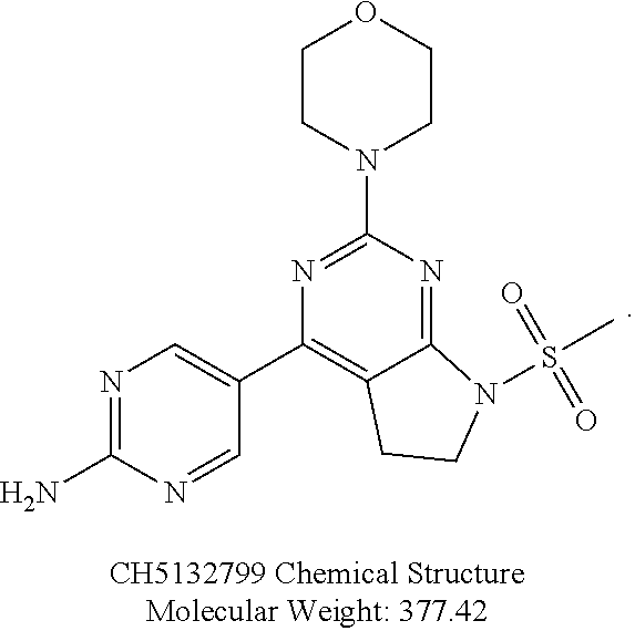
N1=C(N)N=CC(C2=C3C(=NC(N4CCOCC4)=N2)N(S(C)(=O)=O)CC3)=C1
